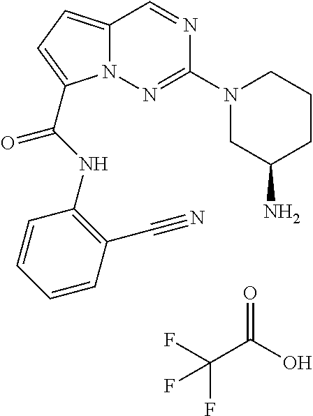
O=C(O)C(F)(F)F.C1CCC(N)CN1C1=NN2C(=CC=C2C(NC2=C(C#N)C=CC=C2)=O)C=N1
